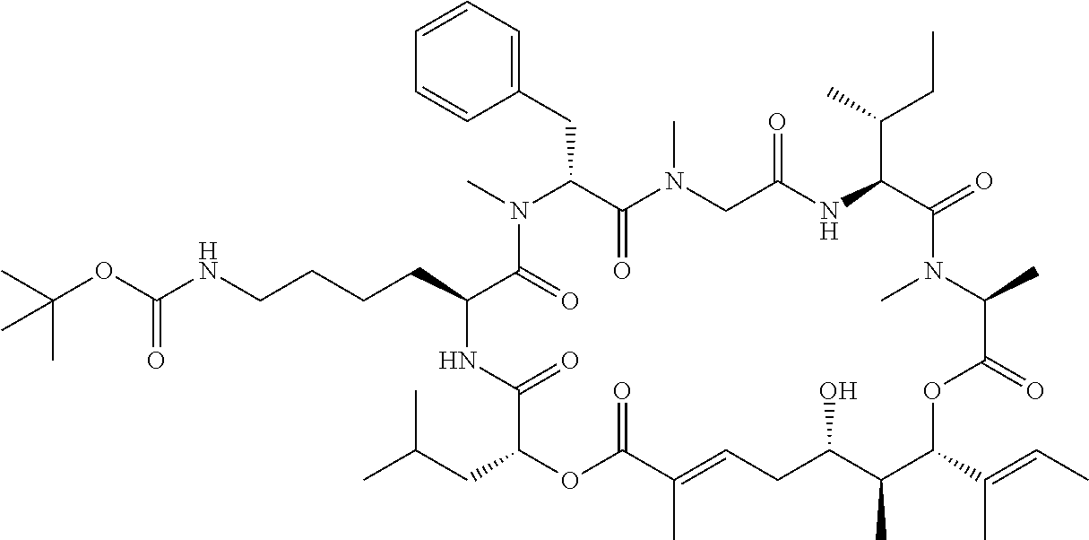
C1=CC=C(CC2C(=O)N(C)CC(=O)NC(C(C)CC)C(=O)N(C)C(C)C(=O)OC(C(C)=CC)C(C)C(O)CC=C(C)C(=O)OC(CC(C)C)C(=O)NC(CCCCNC(OC(C)(C)C)=O)C(=O)N2C)C=C1
